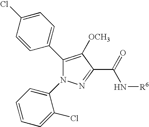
C1(C2=CC=C(Cl)C=C2)=C([OCH3])C(C(=O)N[R6])=NN1C1=CC=CC=C1Cl
